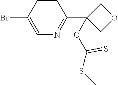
C1=CC(C2(OC(=S)SC)COC2)=NC=C1Br
